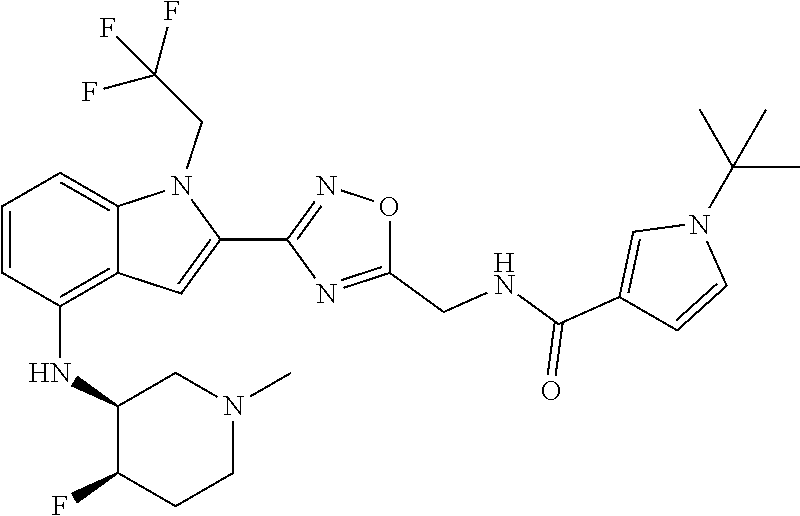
CC(N1C=CC(C(=O)NCC2=NC(C3=CC4=C(NC5C(F)CCN(C)C5)C=CC=C4N3CC(F)(F)F)=NO2)=C1)(C)C
